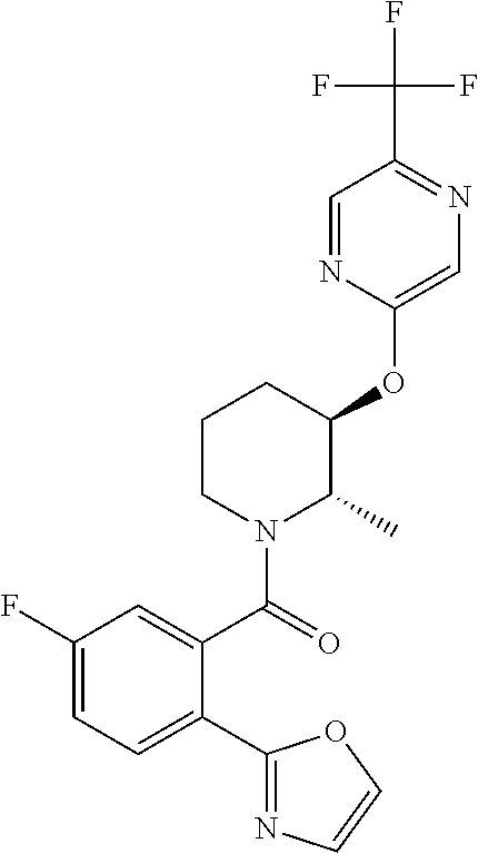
C1(OC2C(C)N(C(=O)C3=CC(F)=CC=C3C3=NC=CO3)CCC2)=CN=C(C(F)(F)F)C=N1
